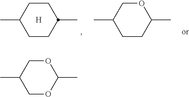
CC1COC(C)OC1.CC1CCC(C)CC1.[H].CC1COC(C)CC1
